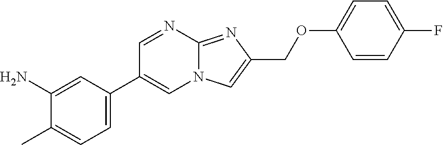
C1=C(C2=CN3C(=NC(COC4=CC=C(F)C=C4)=C3)N=C2)C=C(N)C(C)=C1
